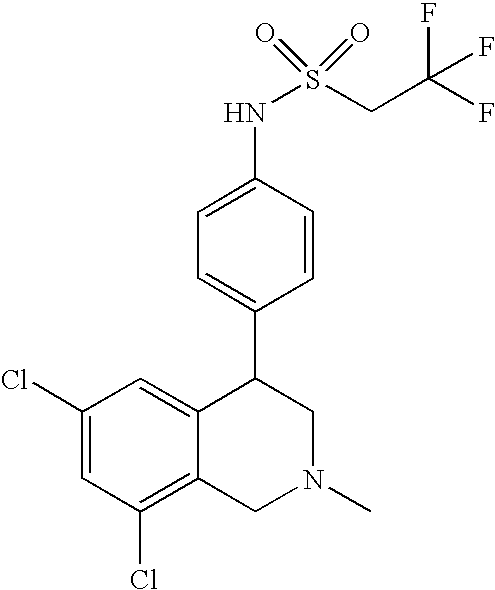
C1(Cl)=C2C(=CC(Cl)=C1)C(C1=CC=C(NS(CC(F)(F)F)(=O)=O)C=C1)CN(C)C2
